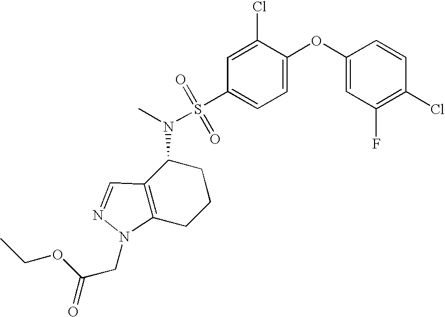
C1(OC2=CC=C(S(N(C)C3C4=C(CCC3)N(CC(=O)OCC)N=C4)(=O)=O)C=C2Cl)=CC(F)=C(Cl)C=C1
